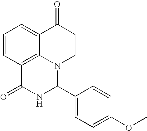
C1=CC2=C3C(=C1)C(=O)CCN3C(C1=CC=C(OC)C=C1)NC2=O
